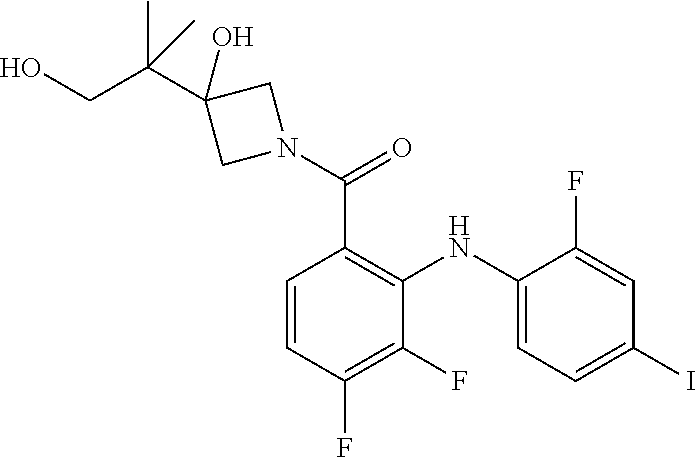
C1=CC(F)=C(F)C(NC2=CC=C(I)C=C2F)=C1C(N1CC(O)(C(CO)(C)C)C1)=O
